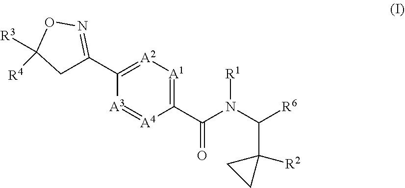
C1(C(N(C([R6])C2([R2])CC2)[R1])=O)=[A1][A2]=C(C2=NOC([R3])([R4])C2)[A3]=[A4]1
